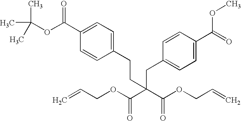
CC(C)(OC(C1=CC=C(CCC(CC2=CC=C(C(=O)OC)C=C2)(C(OCC=C)=O)C(OCC=C)=O)C=C1)=O)C
